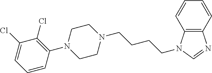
N1(C2=C(Cl)C(Cl)=CC=C2)CCN(CCCCN2C3=C(N=C2)C=CC=C3)CC1
